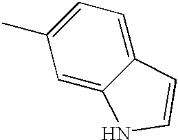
C1=C2C(=CC=C1C)C=CN2
